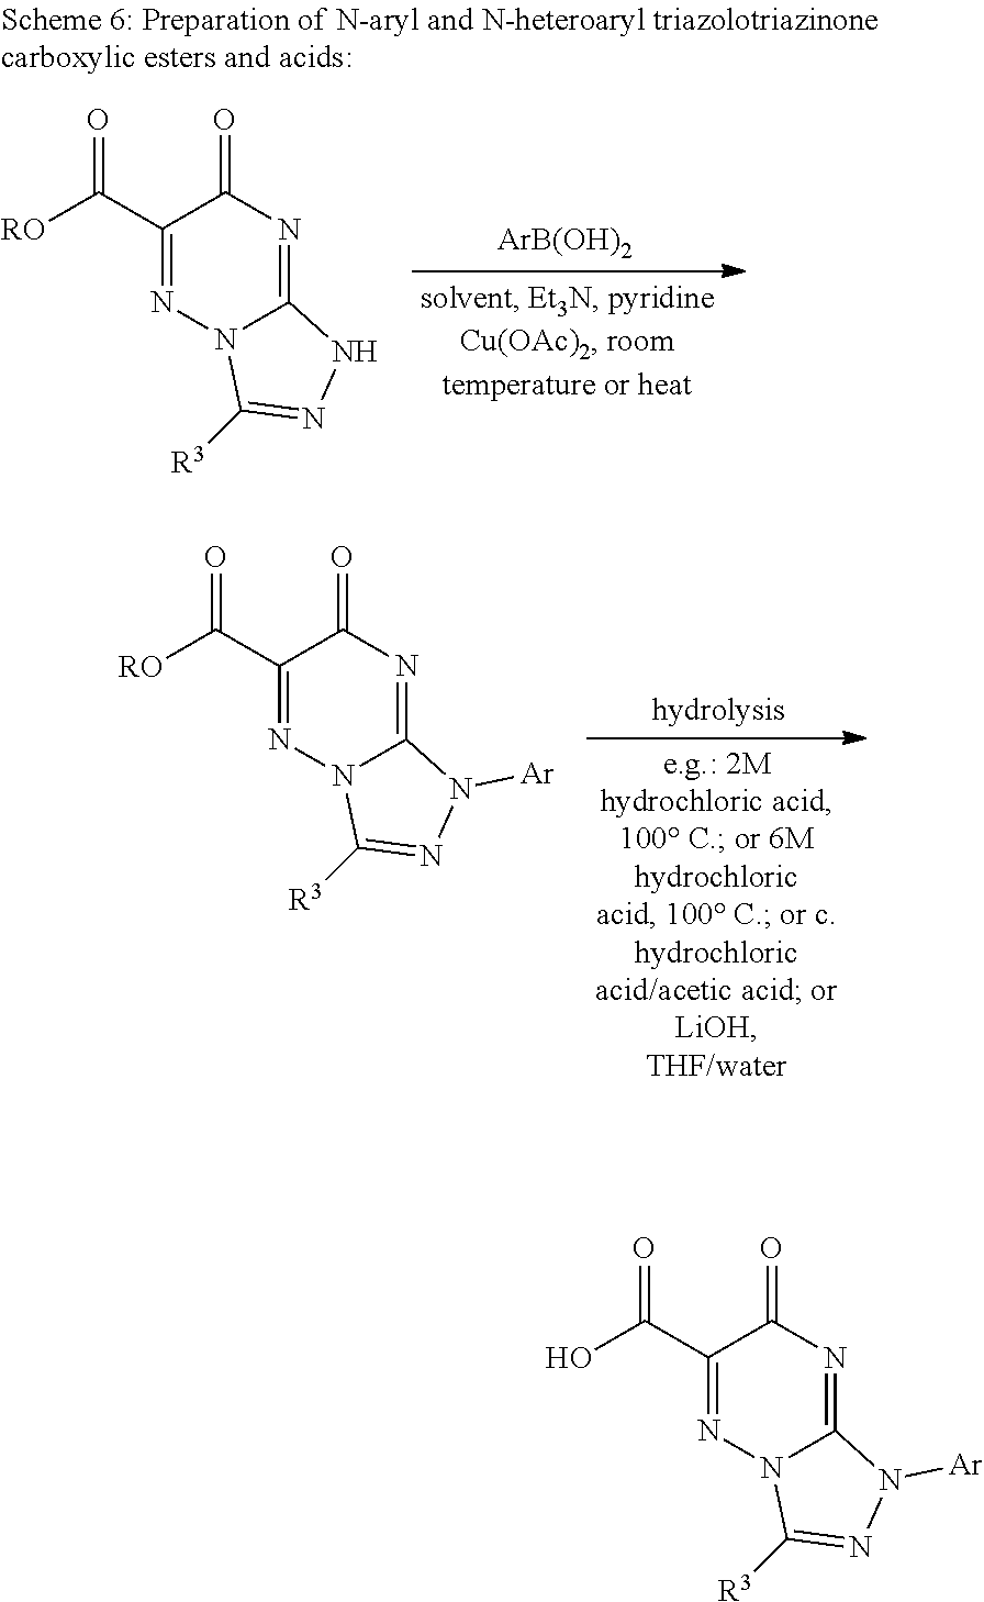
C1(C([RO])=O)=NN2C(=NC1=O)NN=C2[R3].[ArB(OH)2].C1(C([RO])=O)=NN2C(=NC1=O)N([Ar])N=C2[R3].C1(C(O)=O)=NN2C(=NC1=O)N([Ar])N=C2[R3]
